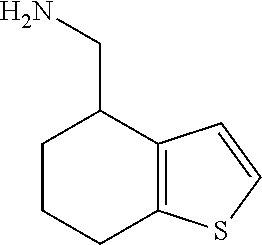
C1CCC2=C(C=CS2)C1CN
